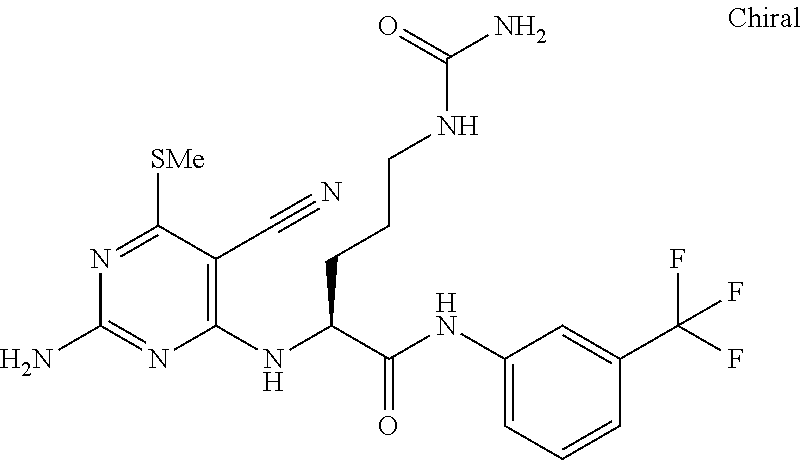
C1(NC(C(NC2=CC=CC(C(F)(F)F)=C2)=O)CCCNC(N)=O)=C(C#N)C([SMe])=NC(N)=N1
